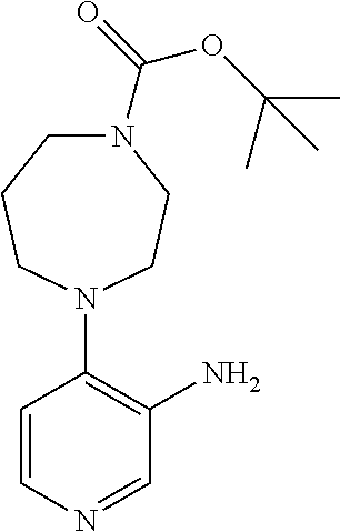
C1=CN=CC(N)=C1N1CCN(C(=O)OC(C)(C)C)CCC1
